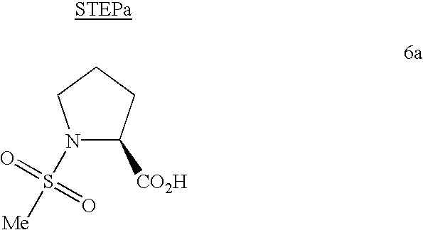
N1(S([Me])(=O)=O)C([CO2H])CCC1
